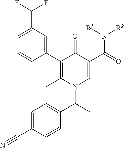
[Rk]N(C(C1=CN(C(C2=CC=C(C#N)C=C2)C)C(C)=C(C2=CC(C(F)F)=CC=C2)C1=O)=O)[Rj]
